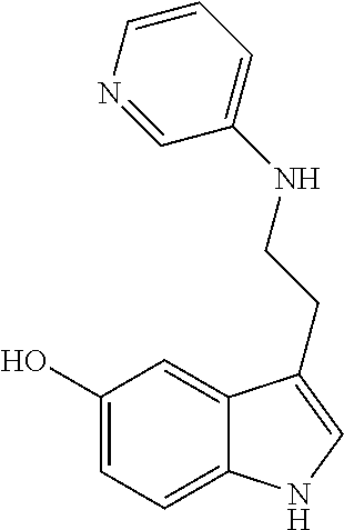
C1(O)=CC=C2C(=C1)C(CCNC1=CC=CN=C1)=CN2
